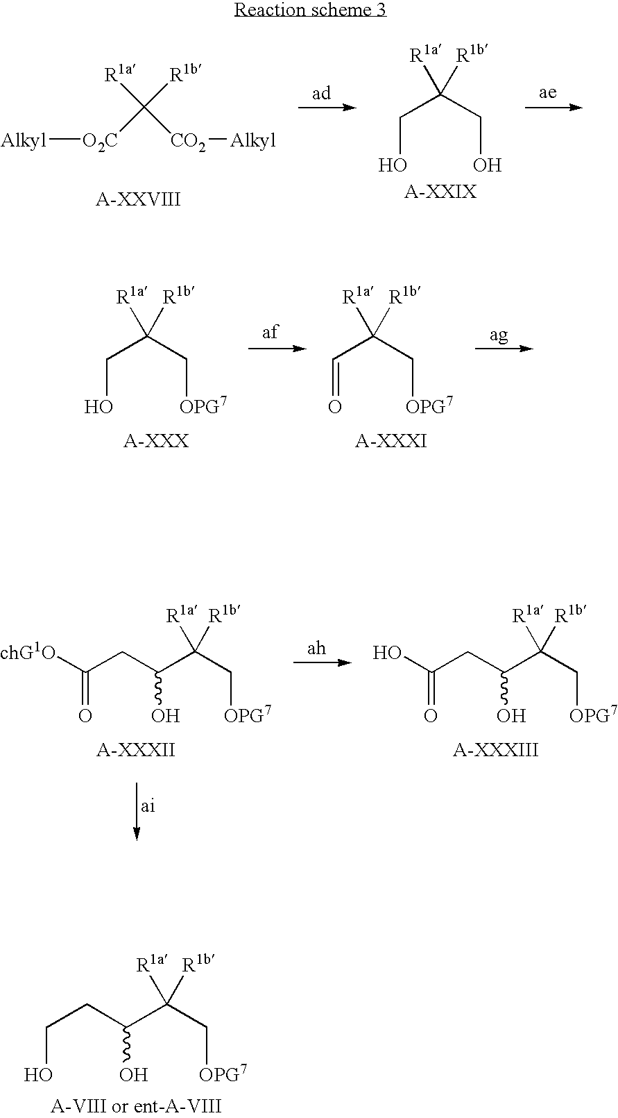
[R1a]C([CO2][Alkyl])([R1b])[O2C][Alkyl].C(O)C([R1a])(CO)[R1b].C(O)C([R1a])(C[OPG7])[R1b].C(=O)C([R1a])(C[OPG7])[R1b].C(O)(C([R1a])(C[OPG7])[R1b])CC([chG1O])=O.C(O)(C([R1a])(C[OPG7])[R1b])CC(O)=O.C(O)(C([R1a])(C[OPG7])[R1b])CCO
